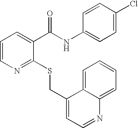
C1=CN=C(SCC2=CC=NC3=CC=CC=C23)C(C(NC2=CC=C(Cl)C=C2)=O)=C1
